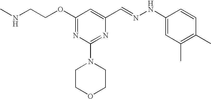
C(COC1=NC(N2CCOCC2)=NC(C=NNC2=CC(C)=C(C)C=C2)=C1)NC
